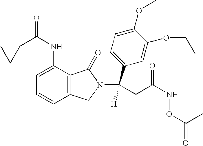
C1(C(NC2=CC=CC3=C2C(=O)N(C(CC(NOC(=O)C)=O)(C2=CC=C(OC)C(OCC)=C2)[H])C3)=O)CC1
